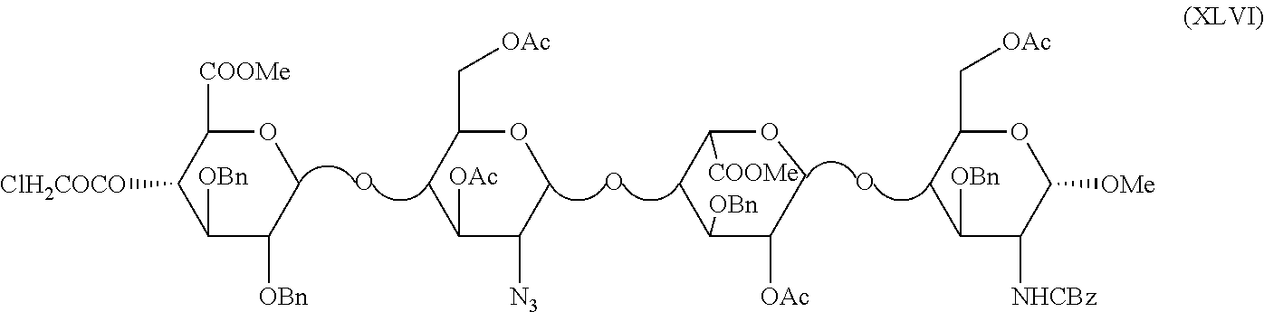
C1([OBn])C([OBn])COC([COOMe])C1[ClH2COCO].O.C1([OAc])C([N3])COC(C[OAc])C1.O.C1([OBn])C([OAc])COC([COOMe])C1.O.C1([OBn])C([NHCBz])C([OMe])OC(C[OAc])C1
